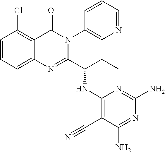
C1=CC=C2C(=C1Cl)C(=O)N(C1=CN=CC=C1)C(C(CC)NC1=C(C#N)C(N)=NC(N)=N1)=N2
